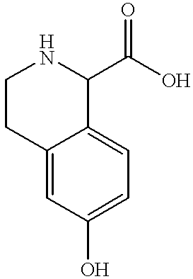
C12=CC(O)=CC=C1C(C(=O)O)NCC2
